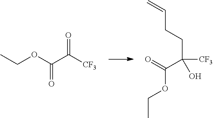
CCOC(C([CF3])=O)=O.C(C(CCC=C)([CF3])O)(=O)OCC
